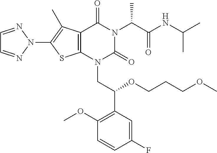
C12=C(N(CC(C3=C(OC)C=CC(F)=C3)OCCCOC)C(=O)N(C(C(NC(C)C)=O)C)C1=O)SC(N1N=CC=N1)=C2C
